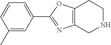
C1(C)=CC(C2=NC3=C(O2)CCNC3)=CC=C1
